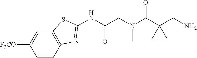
C1=CC2=C(C=C1[F3CO])SC(NC(CN(C(C1(CN)CC1)=O)C)=O)=N2
